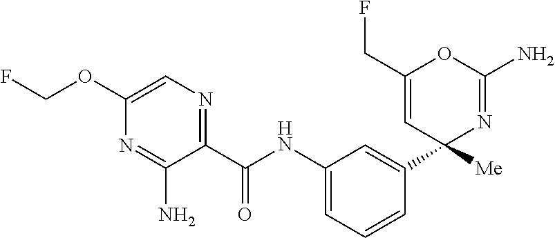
C1(C(NC2=CC=CC(C3([Me])N=C(N)OC(CF)=C3)=C2)=O)=NC=C(OCF)N=C1N
